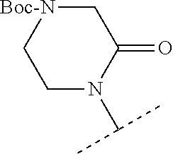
C1N(C(C)C)C(=O)C[Boc-N]C1
